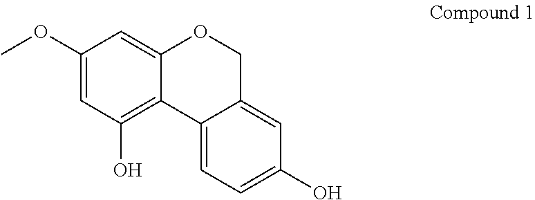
C1(OC)=CC(O)=C2C(=C1)OCC1=CC(O)=CC=C21
